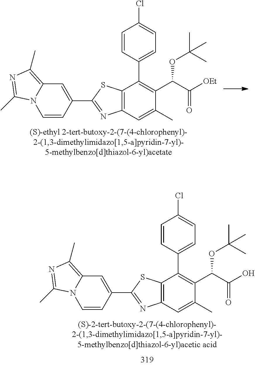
C12=C(C=C(C)C(C(C([OEt])=O)OC(C)(C)C)=C1C1=CC=C(Cl)C=C1)N=C(C1=CC3=C(C)N=C(C)N3C=C1)S2.C12=C(C=C(C)C(C(C(O)=O)OC(C)(C)C)=C1C1=CC=C(Cl)C=C1)N=C(C1=CC3=C(C)N=C(C)N3C=C1)S2
